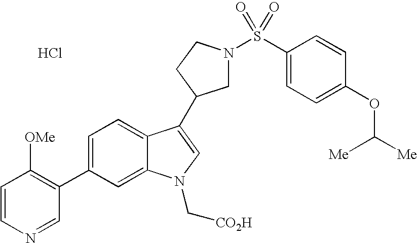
C1(C2=C([OMe])C=CN=C2)=CC=C2C(=C1)N(C[CO2H])C=C2C1CN(S(C2=CC=C(OC([Me])[Me])C=C2)(=O)=O)CC1.Cl
